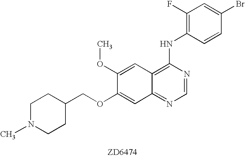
CN1CCC(COC2=CC3=NC=NC(NC4=C(F)C=C(Br)C=C4)=C3C=C2OC)CC1
